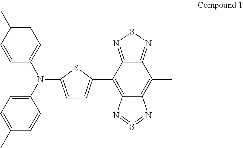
C12=C(C3=CC=C(N(C4=CC=C(C)C=C4)C4=CC=C(C)C=C4)S3)C3=NSN=C3C(C)=C1N=S=N2
